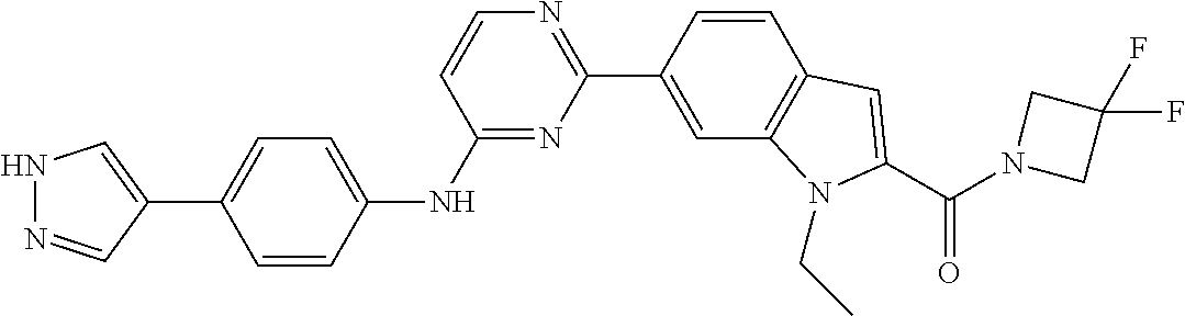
N1=C(NC2=CC=C(C3=CNN=C3)C=C2)C=CN=C1C1=CC2=C(C=C1)C=C(C(=O)N1CC(F)(F)C1)N2CC
